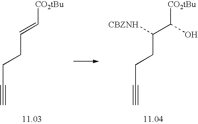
C(C#C)CC=C[CO2tBu].C(C#C)CC(C([CO2tBu])O)[CBZNH]
